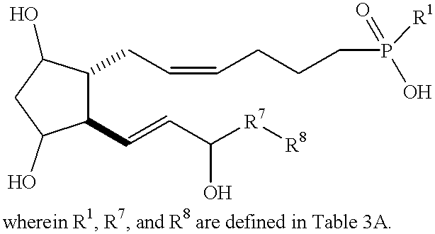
C1(C=CC([R7][R8])O)C(CC=CCCCP(=O)(O)[R1])C(O)CC1O
